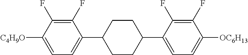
C1(F)=C(F)C([C4H9O])=CC=C1C1CCC(C2=CC=C([OC6H13])C(F)=C2F)CC1
